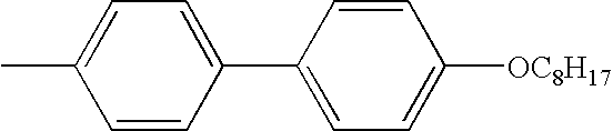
CC1=CC=C(C2=CC=C([OC8H17])C=C2)C=C1
